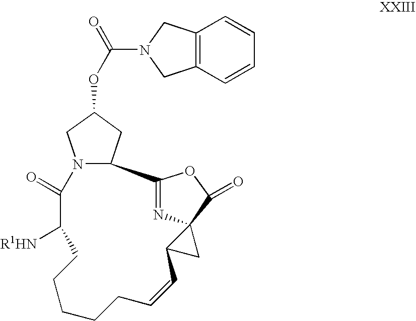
C12=C(C=CC=C1)CN(C(=O)OC1CC3N(C1)C(=O)C([R1HN])CCCCCC=CC1C4(N=C3OC4=O)C1)C2
